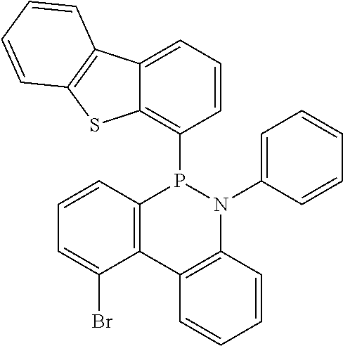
C12=C(C=CC=C1Br)P(C1=C3C(=CC=C1)C1=C(S3)C=CC=C1)N(C1=CC=CC=C1)C1=C2C=CC=C1
